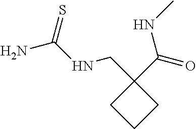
C1CCC1(CNC(N)=S)C(=O)NC
